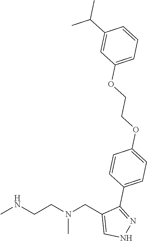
CNCCN(CC1=CNN=C1C1=CC=C(OCCOC2=CC=CC(C(C)C)=C2)C=C1)C
